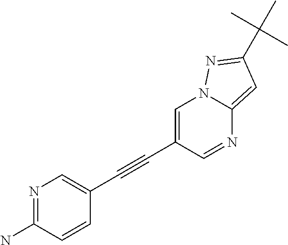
N1=C(N)C=CC(C#CC2=CN3C(=CC(C(C)(C)C)=N3)N=C2)=C1
